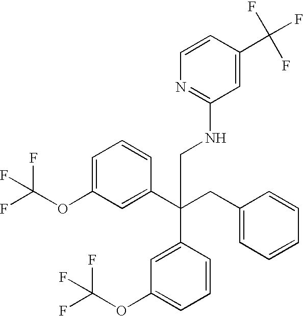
C1=C(OC(F)(F)F)C=C(C(CC2=CC=CC=C2)(C2=CC(OC(F)(F)F)=CC=C2)CNC2=NC=CC(C(F)(F)F)=C2)C=C1
